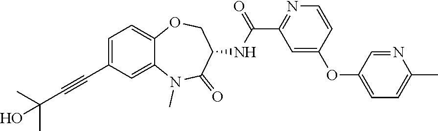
C1=C(C#CC(C)(C)O)C=C2C(=C1)OCC(NC(C1=NC=CC(OC3=CC=C(C)N=C3)=C1)=O)C(=O)N2C
